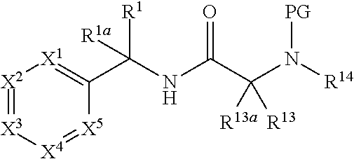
C(C(NC(C1=[X1][X2]=[X3][X4]=[X5]1)([R1])[R1a])=O)(N([R14])[PG])([R13])[R13a]
